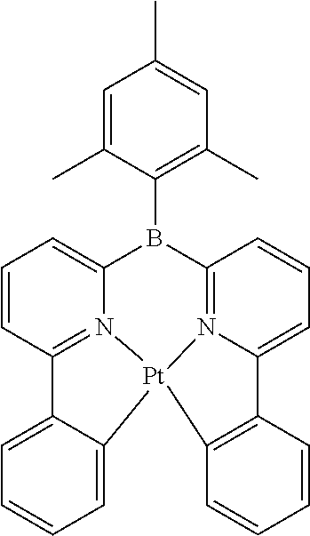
C1=CC2=N3C(=C1)B(C1=C(C)C=C(C)C=C1C)C1=N4C(=CC=C1)C1=C([Pt]34C3=CC=CC=C23)C=CC=C1
